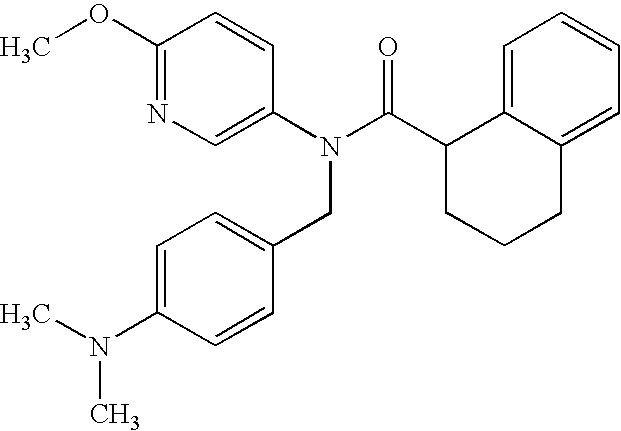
N1=C(OC)C=CC(N(C(C2CCCC3=CC=CC=C23)=O)CC2=CC=C(N(C)C)C=C2)=C1
